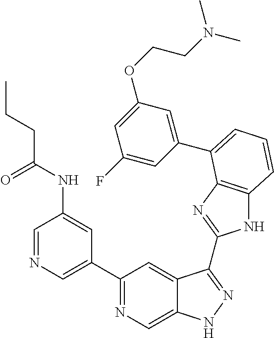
C1(C2=NC=C3C(=C2)C(C2=NC4=C(N2)C=CC=C4C2=CC(OCCN(C)C)=CC(F)=C2)=NN3)=CN=CC(NC(=O)CCC)=C1
